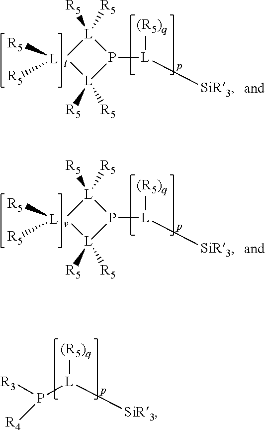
[L]1([R5])([R5])[t][L]([R5])([R5])P1[L]([SiR3])[(R5)q].[L]([R5])[R5].[L]1([R5])([R5])[v][L]([R5])([R5])P1[L]([SiR3])[(R5)q].[L]([R5])[R5].[L]([SiR3])([(R5)q])P([R4])[R3]
